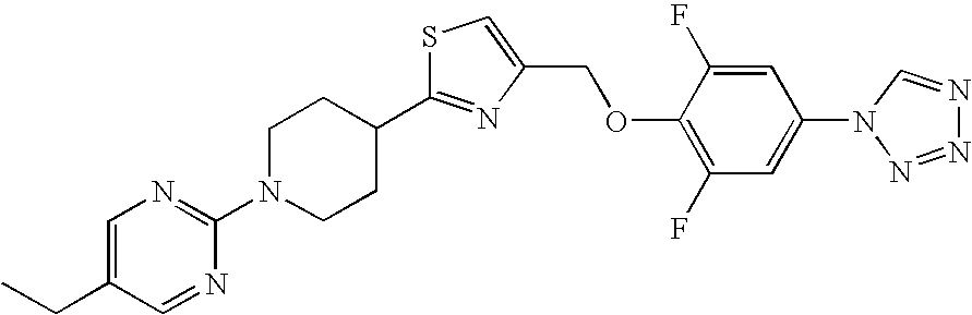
C1(N2CCC(C3=NC(COC4=C(F)C=C(N5N=NN=C5)C=C4F)=CS3)CC2)=NC=C(CC)C=N1
